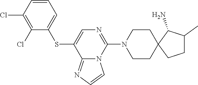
C1=CC(Cl)=C(Cl)C(SC2=CN=C(N3CCC4(CC3)CCC(C)C4N)N3C2=NC=C3)=C1
